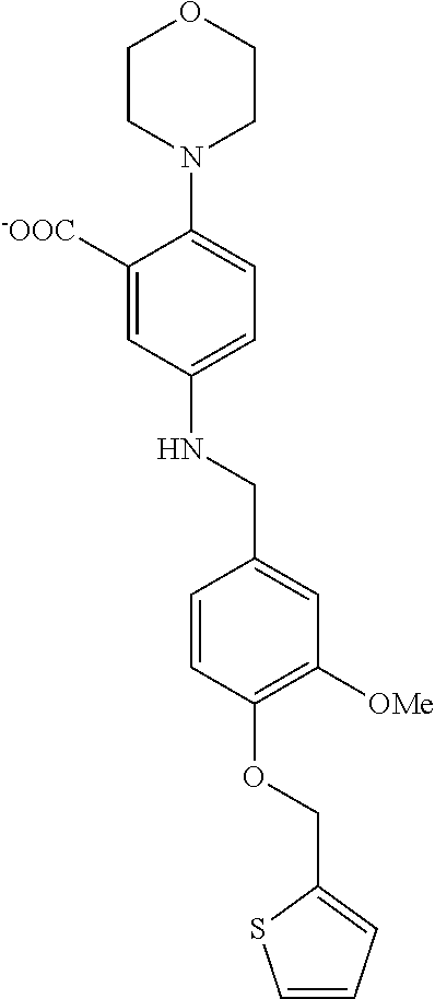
C1CN(C2=CC=C(NCC3=CC([OMe])=C(OCC4=CC=CS4)C=C3)C=C2[-OOC])CCO1
